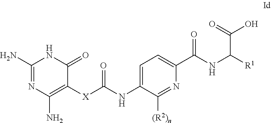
C1(N)=NC(N)=C([X]C(NC2=CC=C(C(NC([R1])C(=O)O)=O)N=C2[(R2)n])=O)C(=O)N1
